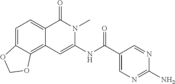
C1=C2C(=C3C(=C1)C(=O)N(C)C(NC(=O)C1=CN=C(N)N=C1)=C3)OCO2
